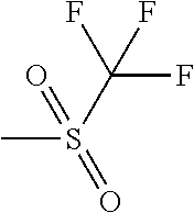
CS(C(F)(F)F)(=O)=O
